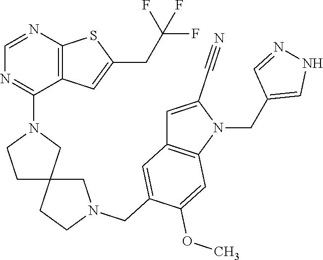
C12=C(C=C(CC(F)(F)F)S1)C(N1CCC3(C1)CCN(CC1=CC4=C(C=C1OC)N(CC1=CNN=C1)C(C#N)=C4)C3)=NC=N2
